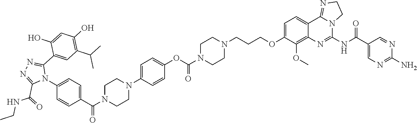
C1=C(N2C(C3=CC(C(C)C)=C(O)C=C3O)=NN=C2C(NCC)=O)C=CC(C(N2CCN(C3=CC=C(OC(N4CCN(CCCOC5=CC=C6C7=NCCN7C(NC(C7=CN=C(N)N=C7)=O)=NC6=C5OC)CC4)=O)C=C3)CC2)=O)=C1
